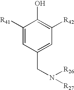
C1([R41])=CC(CN([R26])[R27])=CC([R42])=C1O
